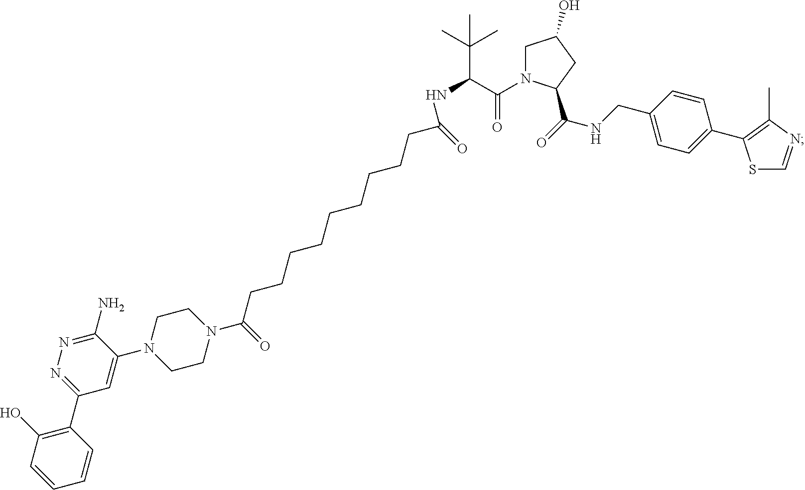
N1(C(CCCCCCCCCC(NC(C(N2CC(O)CC2C(=O)NCC2=CC=C(C3=C(C)N=CS3)C=C2)=O)C(C)(C)C)=O)=O)CCN(C2=CC(C3=C(O)C=CC=C3)=NN=C2N)CC1
